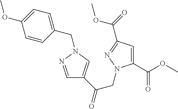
C1=C(CN2C=C(C(=O)CN3N=C(C(OC)=O)C=C3C(=O)OC)C=N2)C=CC(OC)=C1
